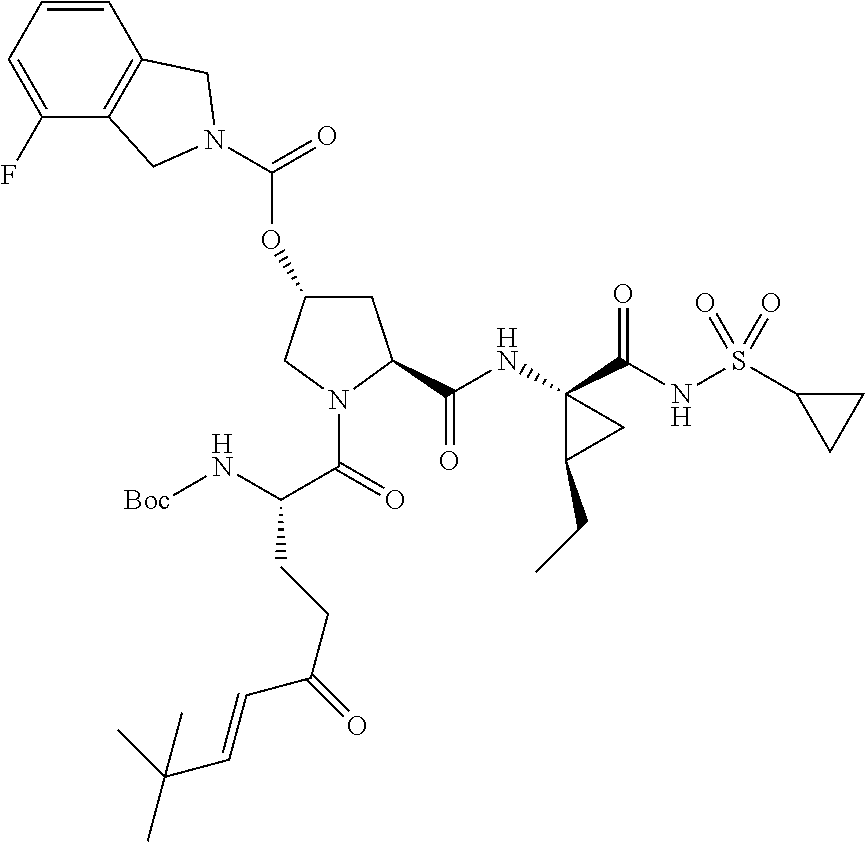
O(C1CC(C(NC2(C(NS(C3CC3)(=O)=O)=O)C(CC)C2)=O)N(C(=O)C(CCC(=O)C=CC(C)(C)C)N[Boc])C1)C(=O)N1CC2=C(C=CC=C2F)C1
